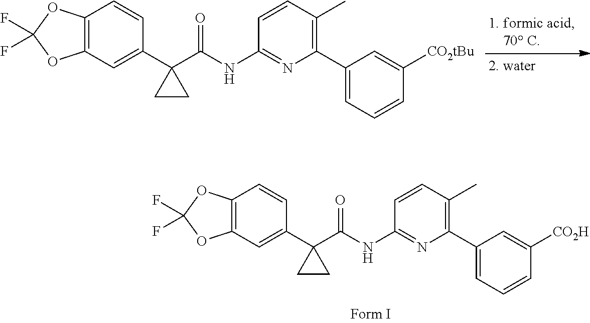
C12=C(C=C(C3(C(=O)NC4=NC(C5=CC=CC([CO2H])=C5)=C(C)C=C4)CC3)C=C1)OC(F)(F)O2.C12=C(C=C(C3(C(=O)NC4=NC(C5=CC=CC([CO2tBu])=C5)=C(C)C=C4)CC3)C=C1)OC(F)(F)O2
